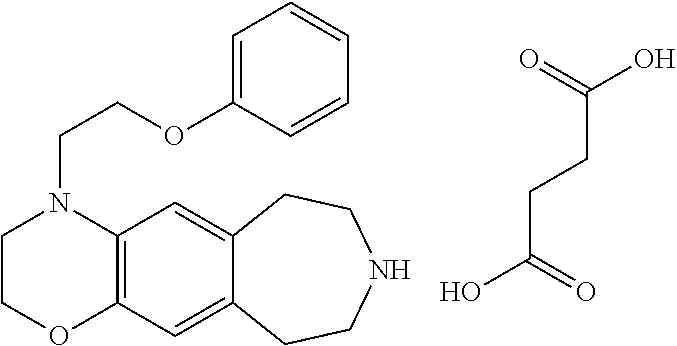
C(CC(=O)O)C(O)=O.C12=C(C=C3C(=C1)CCNCC3)OCCN2CCOC1=CC=CC=C1
